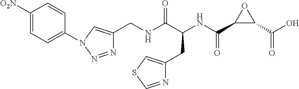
C(NC(C(NC(C1C(C(O)=O)O1)=O)CC1=CSC=N1)=O)C1=CN(C2=CC=C([O2N])C=C2)N=N1
